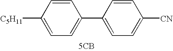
C1=CC([C5H11])=CC=C1C1=CC=C([CN])C=C1.[5CB]
